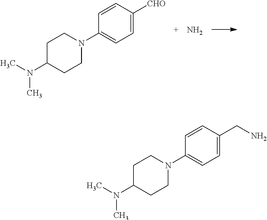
N(C)(C1CCN(C2=CC=C([CHO])C=C2)CC1)C.N.N(C)(C1CCN(C2=CC=C(CN)C=C2)CC1)C
